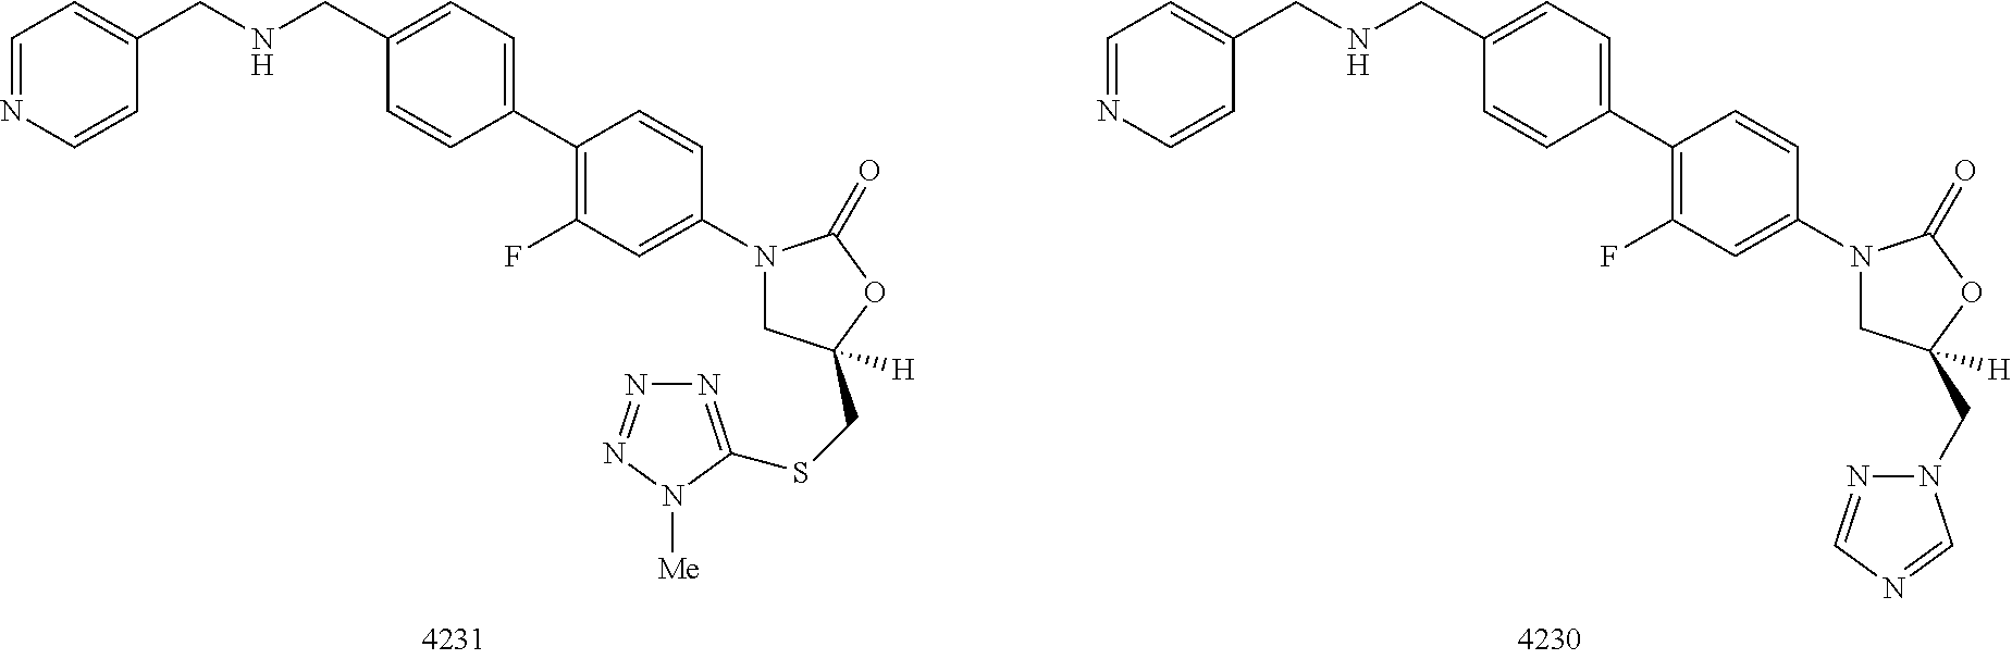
C1(C2=CC=C(CNCC3=CC=NC=C3)C=C2)=C(F)C=C(N2CC([H])(CSC3=NN=NN3[Me])OC2=O)C=C1.C1(C2=CC=C(CNCC3=CC=NC=C3)C=C2)=C(F)C=C(N2CC([H])(CN3N=CN=C3)OC2=O)C=C1
